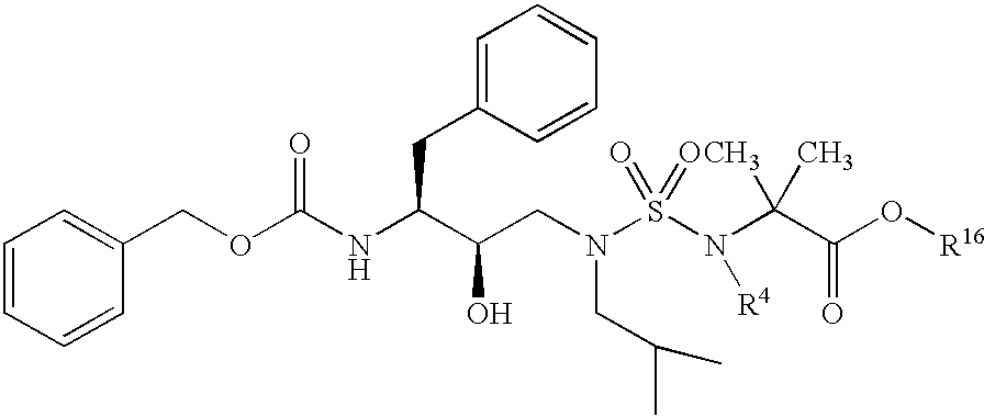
C1=CC=CC(COC(NC(C(CN(S(N(C(C(O[R16])=O)(C)C)[R4])(=O)=O)CC(C)C)O)CC2=CC=CC=C2)=O)=C1
